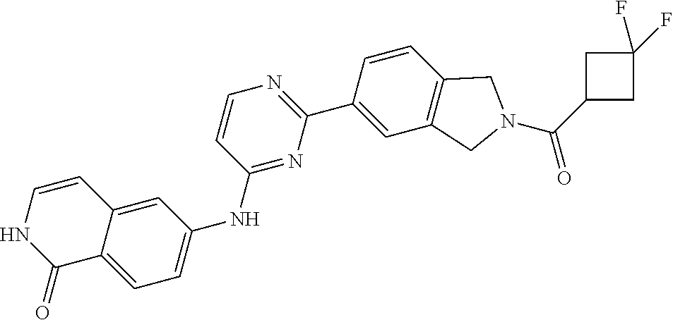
C1(C(N2CC3=C(C2)C=C(C2=NC=CC(NC4=CC=C5C(=C4)C=CNC5=O)=N2)C=C3)=O)CC(F)(F)C1
